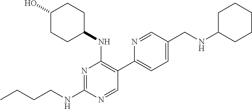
CCCCNC1=NC(NC2CCC(O)CC2)=C(C2=CC=C(CNC3CCCCC3)C=N2)C=N1
